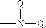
CN([Q])[Q]
